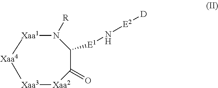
C1([E1]N[E2][D])C(=O)[Xaa2][Xaa3][Xaa4][Xaa1]N1[R]
